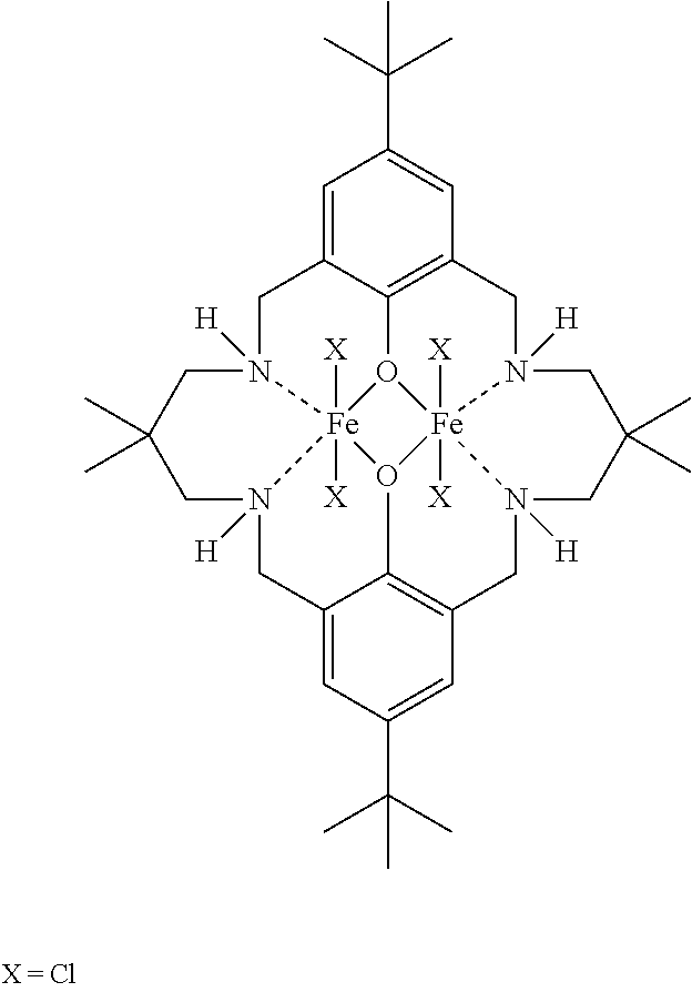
C1=C2C3=C(C=C1C(C)(C)C)CN1([H])CC(C)(C)CN4([H])CC5=C6C(=CC(C(C)(C)C)=C5)CN5([H])CC(C)(C)CN([H])(C2)[Fe]52([X])([X])O3[Fe]14([X])([X])O62
